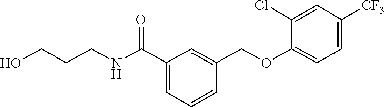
C1(C(NCCCO)=O)=CC=CC(COC2=CC=C([CF3])C=C2Cl)=C1
